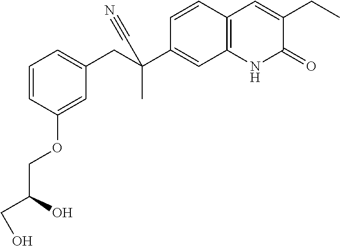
C1=CC2=C(C=C1C(CC1=CC=CC(OCC(CO)O)=C1)(C#N)C)NC(=O)C(CC)=C2
